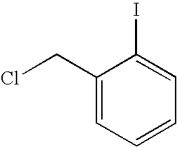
C1(CCl)=CC=CC=C1I
